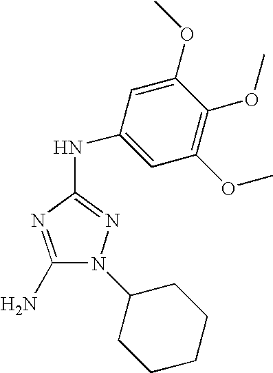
C1(N)=NC(NC2=CC(OC)=C(OC)C(OC)=C2)=NN1C1CCCCC1
